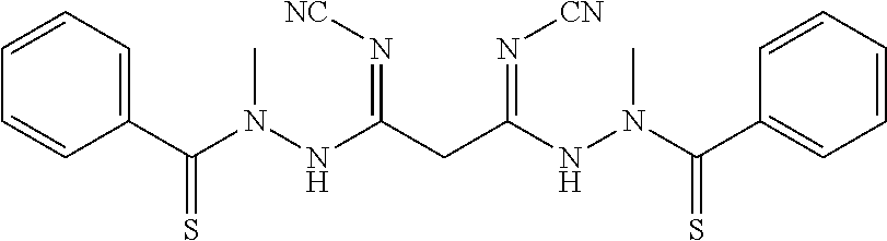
C1=CC(C(N(NC(CC(=N[CN])NN(C)C(=S)C2=CC=CC=C2)=N[NC])C)=S)=CC=C1
